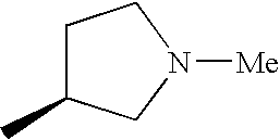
C1C(C)CN([Me])C1
